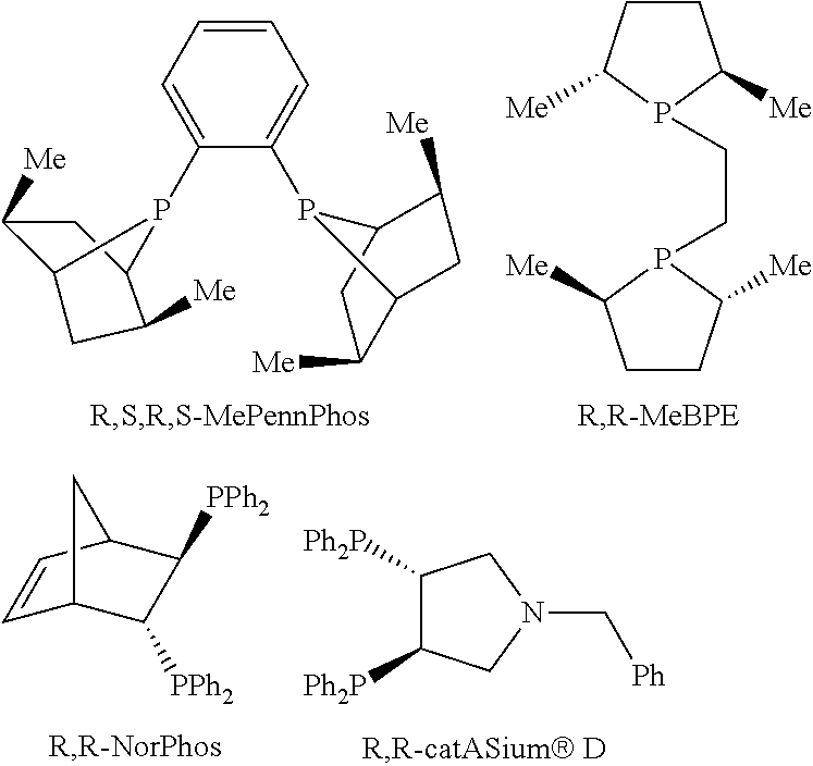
C1=C(P2C3C([Me])CC2C([Me])C3)C(P2C3C([Me])CC2C([Me])C3)=CC=C1.C1CC([Me])P(CCP2C([Me])CCC2[Me])C1[Me].C1=CC2C([PPh2])C([PPh2])C1C2.C1([Ph2P])C([Ph2P])CN(C[Ph])C1
